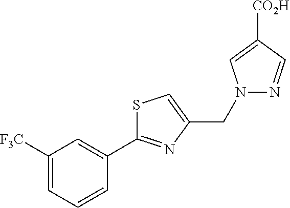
S1C(C2=CC([F3C])=CC=C2)=NC(CN2N=CC([CO2H])=C2)=C1
